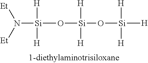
[Si](O[Si](O[Si]([H])([H])[H])([H])[H])([H])([H])N([Et])[Et]
